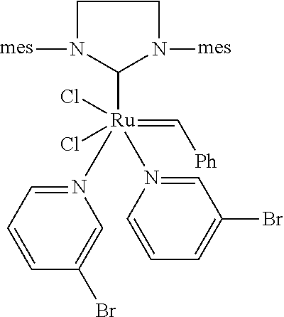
C1N([mes])C([Ru](Cl)(Cl)(=C[Ph])(N2=CC=CC(Br)=C2)N2=CC(Br)=CC=C2)N([mes])C1
